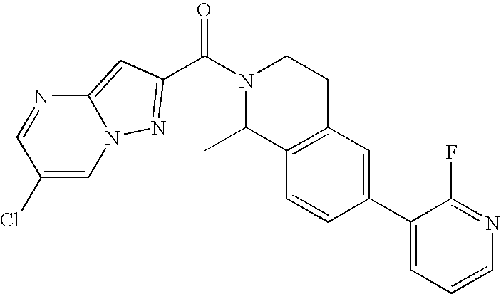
C12=CC(C(N3C(C)C4=C(CC3)C=C(C3=CC=CN=C3F)C=C4)=O)=NN1C=C(Cl)C=N2
